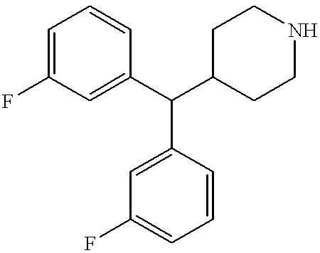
C1=C(F)C=C(C(C2=CC(F)=CC=C2)C2CCNCC2)C=C1
